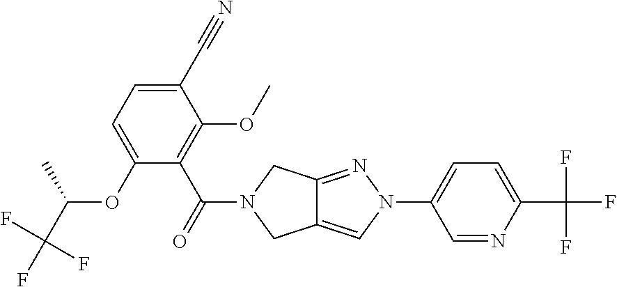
C1(C#N)=CC=C(OC(C)C(F)(F)F)C(C(N2CC3=CN(C4=CC=C(C(F)(F)F)N=C4)N=C3C2)=O)=C1OC
